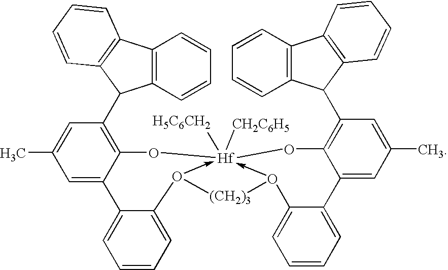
C1=C(C)C=C2C(=C1C1C3=C(C4=C1C=CC=C4)C=CC=C3)O[Hf]13([H5C6CH2])([CH2C6H5])-O(C4=CC=CC=C24)[(CH2)3]O->1C1=CC=CC=C1C1=CC(C)=CC(C2C4=C(C5=C2C=CC=C5)C=CC=C4)=C1O3
